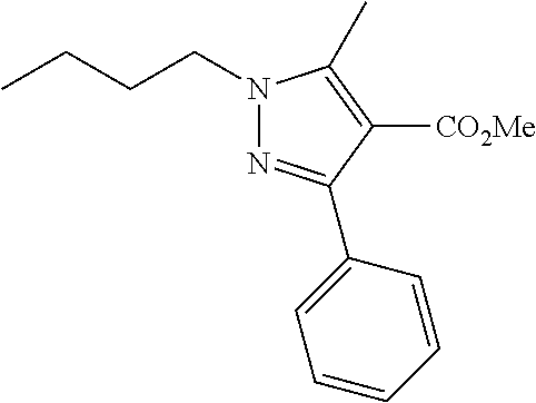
N1(CCCC)N=C(C2=CC=CC=C2)C([CO2Me])=C1C
